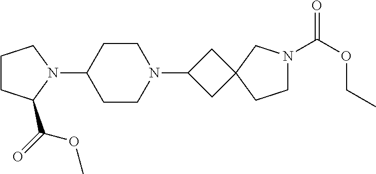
C1CC(C(=O)OC)N(C2CCN(C3CC4(C3)CCN(C(OCC)=O)C4)CC2)C1
